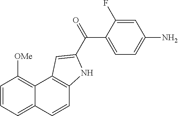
C1=CC2=CC=CC([OMe])=C2C2=C1NC(C(=O)C1=CC=C(N)C=C1F)=C2
